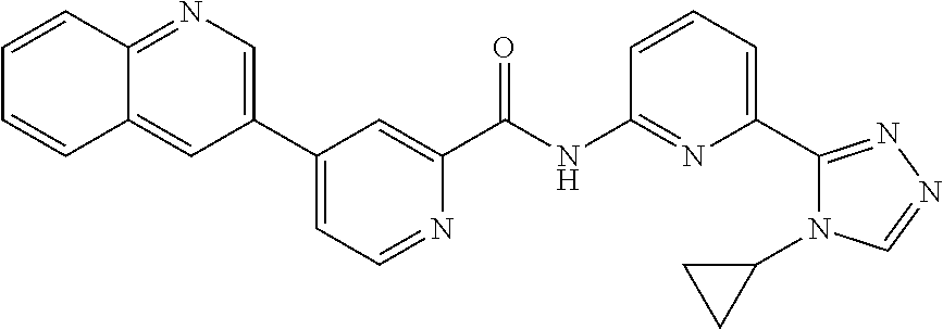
N1=C2C(=CC(C3=CC=NC(C(NC4=NC(C5=NN=CN5C5CC5)=CC=C4)=O)=C3)=C1)C=CC=C2
